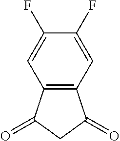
C12=C(C(=O)CC1=O)C=C(F)C(F)=C2
